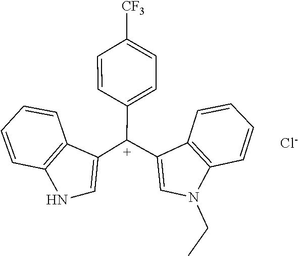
C1=CC2=C(C=C1)C([C+](C1=CC=C([CF3])C=C1)C1=CN(CC)C3=C1C=CC=C3)=CN2.[Cl-]
